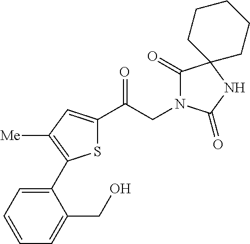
S1C(C(CN2C(=O)C3(NC2=O)CCCCC3)=O)=CC([Me])=C1C1=CC=CC=C1CO
